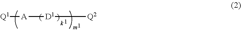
[Q1][A][D1][Q2]
